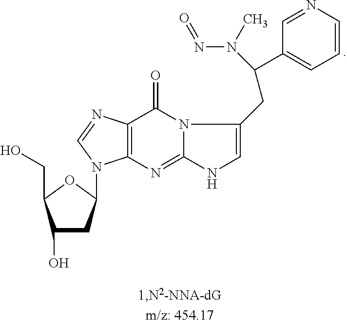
C12=C(N=C3N(C1=O)C(CC(C1=CC=CN=C1)N(C)N=O)=CN3)N(C1CC(O)C(CO)O1)C=N2
